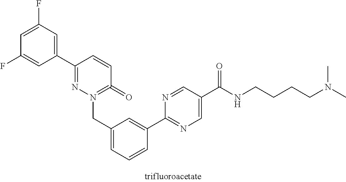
C1(C2=NN(CC3=CC=CC(C4=NC=C(C(NCCCCN(C)C)=O)C=N4)=C3)=C(=O)C=C2)=CC(F)=CC(F)=C1
